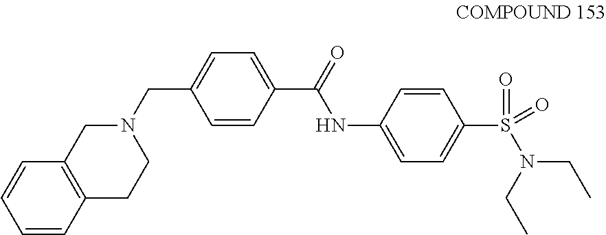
C1=CC2=C(C=C1)CN(CC1=CC=C(C(=O)NC3=CC=C(S(N(CC)CC)(=O)=O)C=C3)C=C1)CC2
